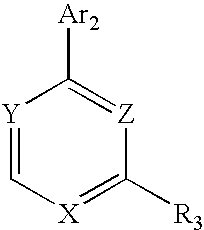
[Y]1=C[X]=C([R3])[Z]=C1[Ar2]
